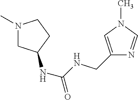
N1(C)CC(NC(=O)NCC2=CN(C)C=N2)CC1
